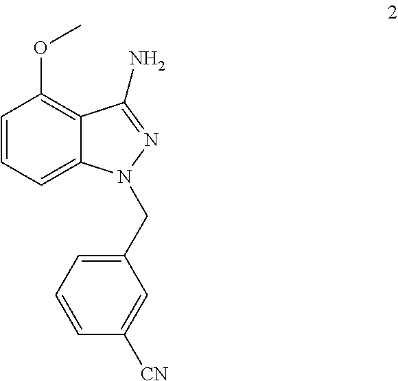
C1=CC=C2C(=C1OC)C(N)=NN2CC1=CC=CC([CN])=C1
